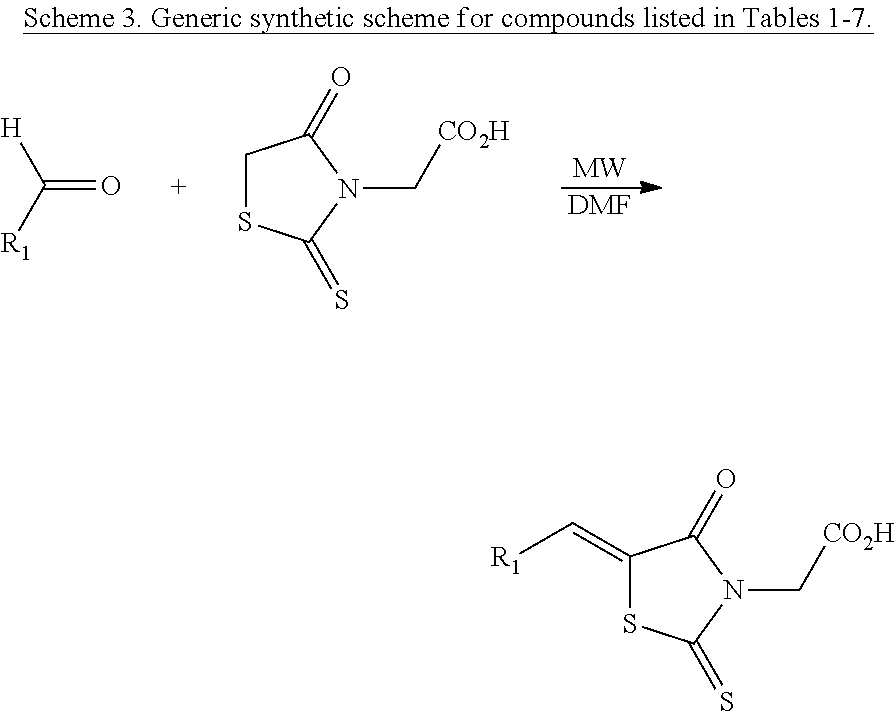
[DMF].[MW].[H]C([R1])=O.C1SC(=S)N(C[CO2H])C1=O.C1(=C[R1])SC(=S)N(C[CO2H])C1=O
